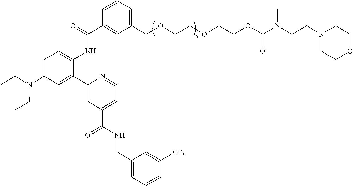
C1=CC=C(COCCOCCOC(N(CCN2CCOCC2)C)=O)C=C1C(=O)NC1=CC=C(N(CC)CC)C=C1C1=CC(C(NCC2=CC=CC([CF3])=C2)=O)=CC=N1
